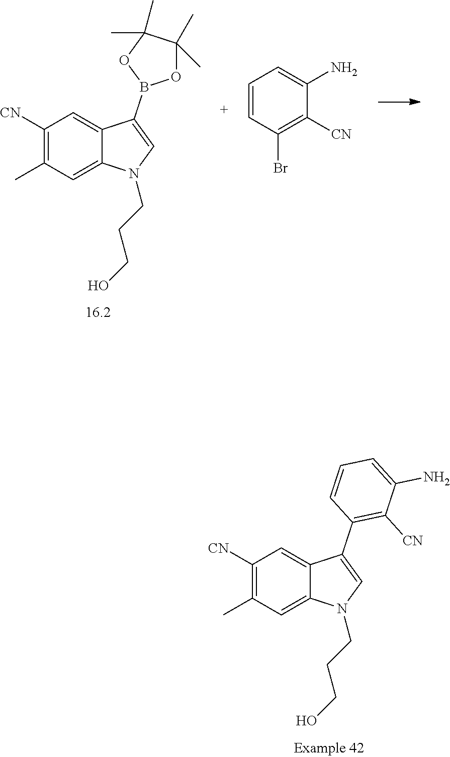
C1([CN])=C(C)C=C2C(=C1)C(C1=C([CN])C(N)=CC=C1)=CN2CCCO.C1([CN])=C(C)C=C2C(=C1)C(B1OC(C)(C)C(C)(C)O1)=CN2CCCO.C1=CC(Br)=C([CN])C(N)=C1
